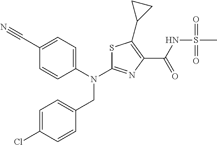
N(C1=NC(C(NS(C)(=O)=O)=O)=C(C2CC2)S1)(CC1=CC=C(Cl)C=C1)C1=CC=C(C#N)C=C1
